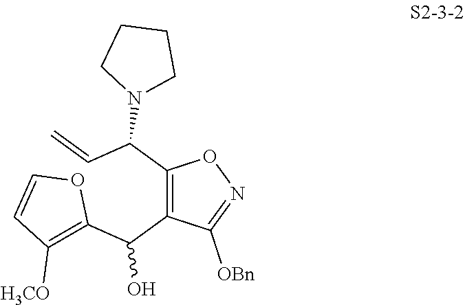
C1(C(C=C)N2CCCC2)=C(C(C2=C([H3CO])C=CO2)O)C([OBn])=NO1
